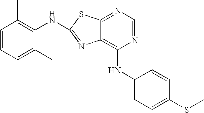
N1=CN=C2C(=C1NC1=CC=C(SC)C=C1)N=C(NC1=C(C)C=CC=C1C)S2
